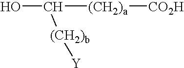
C([(CH2)a][CO2H])(O)[(CH2)b][Y]
